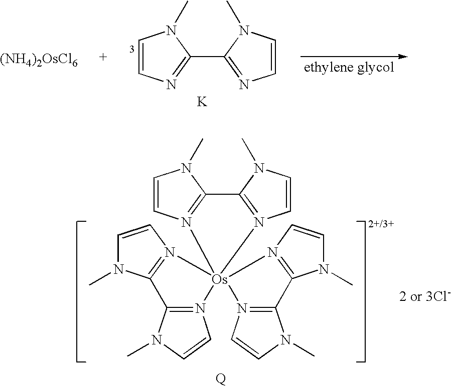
N12=C(N(C)C=C1)C1=N([Os]234(N2=C(N(C)C=C2)C2=N3C=CN2C)N2=C(N(C)C=C2)C2=N4C=CN2C)C=CN1C.C1(C2=NC=CN2C)=NC=CN1C.[K].[(NH4)2OsCl6]
